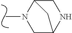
C1C2NCC(N1C)C2
